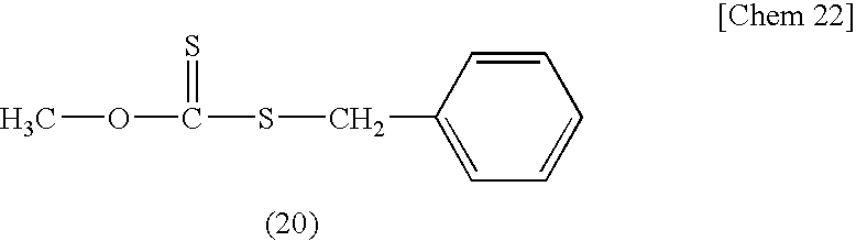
COC(SCC1=CC=CC=C1)=S
